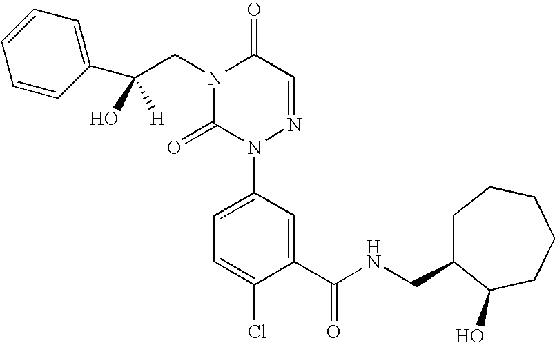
C1(C(NCC2CCCCCC2O)=O)=CC(N2N=CC(=O)N(CC(C3=CC=CC=C3)(O)[H])C2=O)=CC=C1Cl
